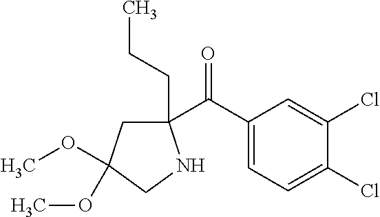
C1(C(C2=CC=C(Cl)C(Cl)=C2)=O)(CCC)CC(OC)(OC)CN1
